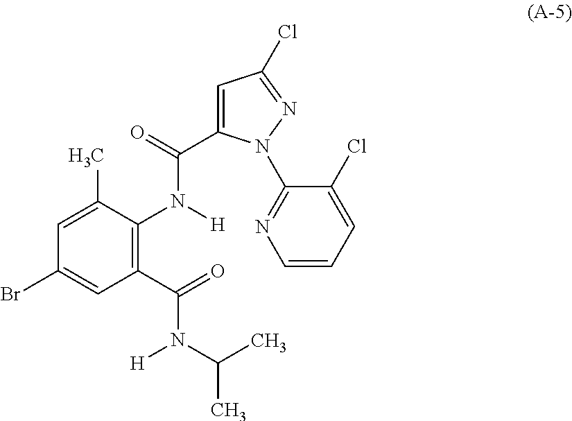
C1(C(=O)N(C(C)C)[H])=C(N(C(=O)C2=CC(Cl)=NN2C2=NC=CC=C2Cl)[H])C(C)=CC(Br)=C1
